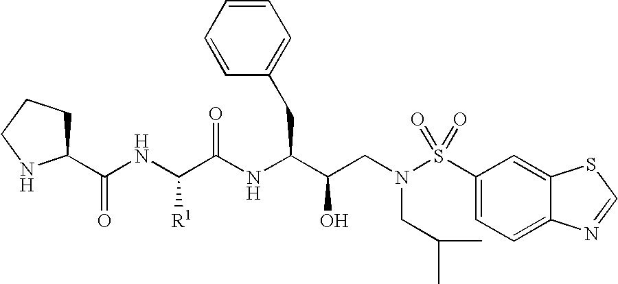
C1(C(NC(C(NC(C(CN(S(C2=CC=C3C(=C2)SC=N3)(=O)=O)CC(C)C)O)CC2=CC=CC=C2)=O)[R1])=O)CCCN1
